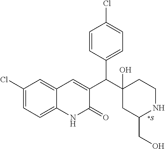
C1(Cl)=CC=C2C(=C1)C=C(C(C1(O)CC(CO)NCC1)C1=CC=C(Cl)C=C1)C(=O)N2.[*S]
